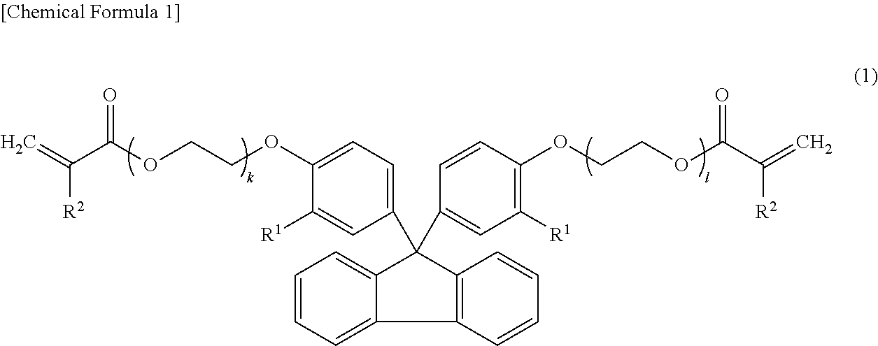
C1([R1])=CC(C2(C3=CC([R1])=C(OCCOC(C(=C)[R2])=O)C=C3)C3=CC=CC=C3C3=C2C=CC=C3)=CC=C1OCCOC(C(=C)[R2])=O
